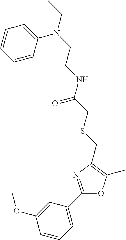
C1(OC)=CC(C2=NC(CSCC(NCCN(CC)C3=CC=CC=C3)=O)=C(C)O2)=CC=C1
